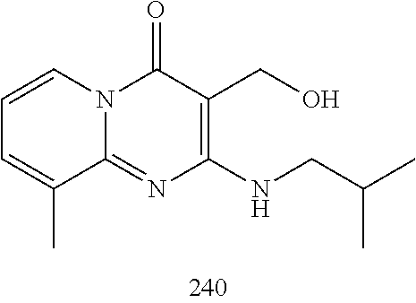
C1=CC=C(C)C2=NC(NCC(C)C)=C(CO)C(=O)N12
